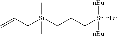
C[Si](C)(CC=C)CCC[Sn-nBu]([nBu])[nBu]
